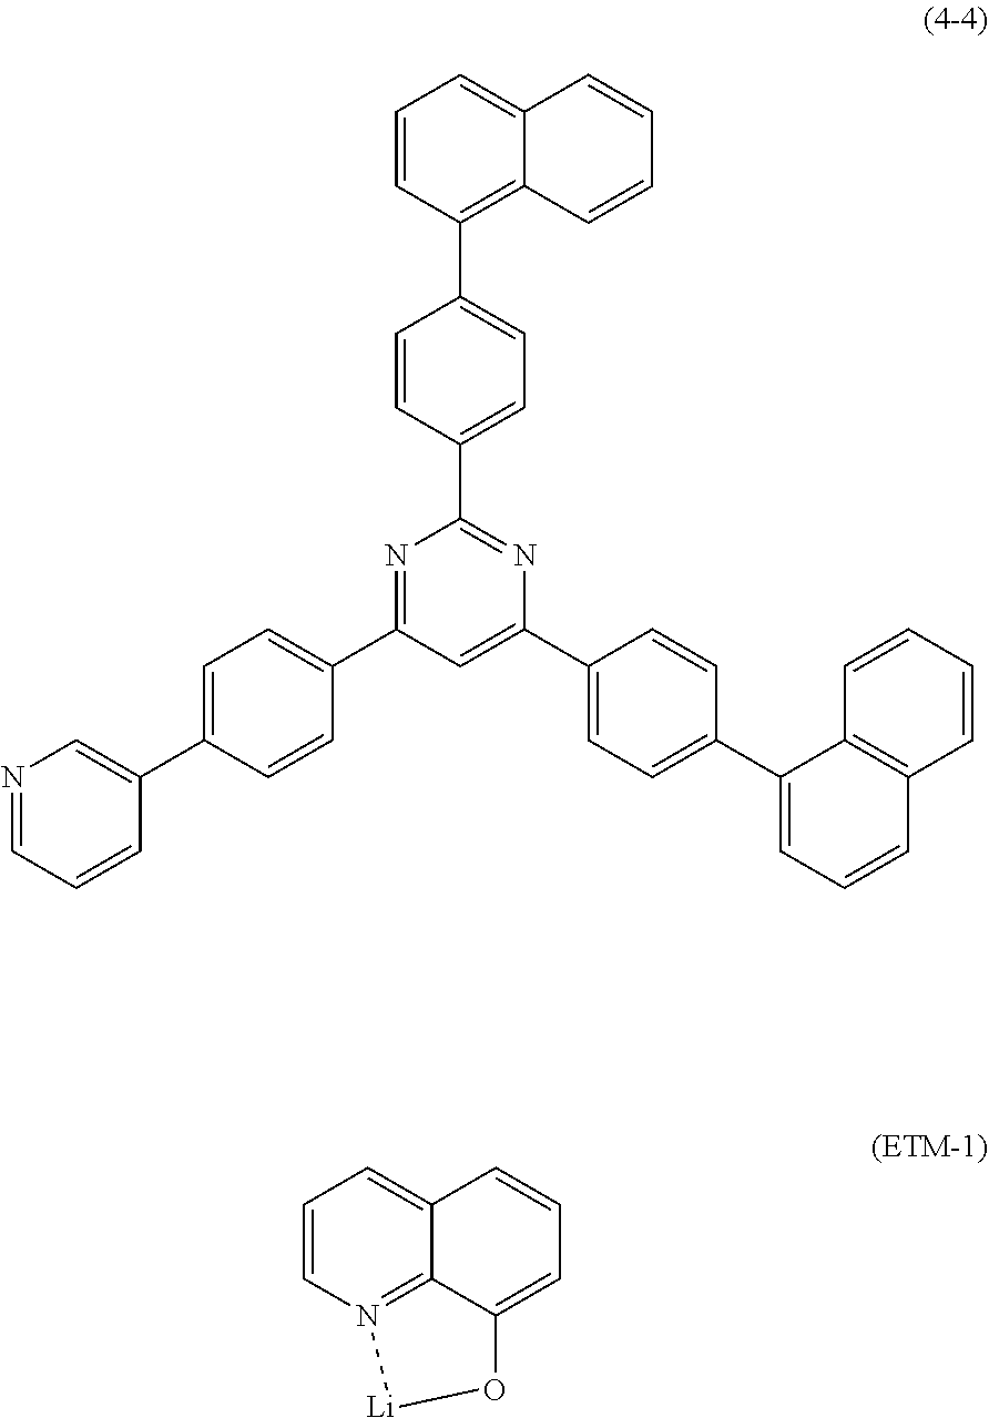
N1=C(C2=CC=C(C3=CN=CC=C3)C=C2)C=C(C2=CC=C(C3=CC=CC4=C3C=CC=C4)C=C2)N=C1C1=CC=C(C2=C3C(=CC=C2)C=CC=C3)C=C1.C1=CN2=C3C(=C1)C=CC=C3O[Li]2
